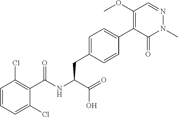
C1=CC=C(Cl)C(C(NC(C(O)=O)CC2=CC=C(C3=C(OC)C=NN(C)C3=O)C=C2)=O)=C1Cl
